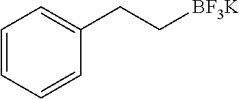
C1=CC=CC(CC[BF3K])=C1
